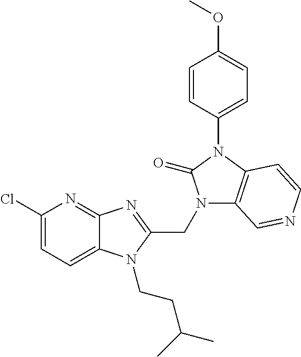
C12=NC(Cl)=CC=C1N(CCC(C)C)C(CN1C3=C(N(C4=CC=C(OC)C=C4)C1=O)C=CN=C3)=N2
